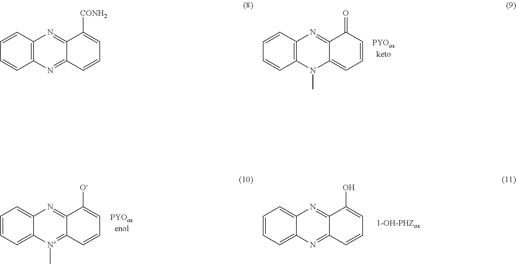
C1=CC2=C(C=C1)N=C1C(=N2)C([CONH2])=CC=C1.C1=CC=C2C(=C1)N=C1C(=[N+]2C)C=CC=C1[O-].C1=CC2=C(C=C1)N(C)C1=CC=CC(=O)C1=N2.C1=CC=C2C(=C1)N=C1C(=N2)C=CC=C1O
